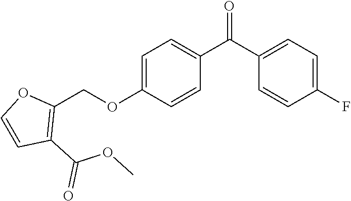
C1=C(OCC2=C(C(OC)=O)C=CO2)C=CC(C(C2=CC=C(F)C=C2)=O)=C1
